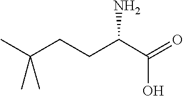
CC(C)(C)CCC(C(=O)O)N
